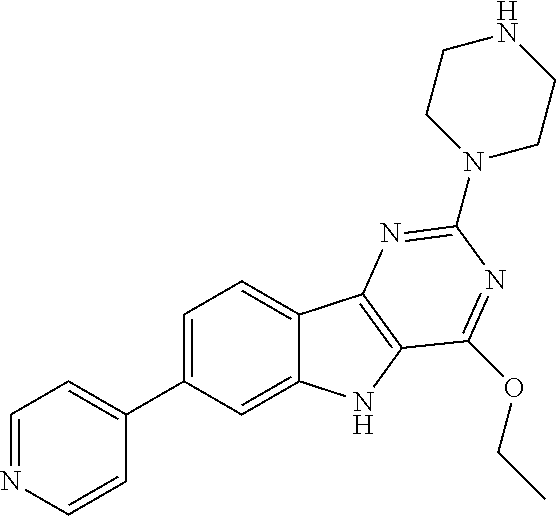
C1=NC=CC(C2=CC=C3C(=C2)NC2=C3N=C(N3CCNCC3)N=C2OCC)=C1
